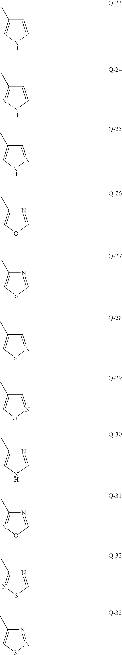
N1=CON=C1C.N1=CSN=C1C.N1=NSC=C1C.N1=CNC=C1C.C1=NOC=C1C.C1=NSC=C1C.N1=CSC=C1C.N1=COC=C1C.C1=NNC=C1C.C1=CNN=C1C.C1=CNC=C1C
